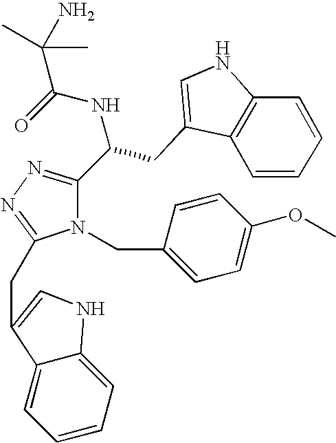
O=C(NC(C1=NN=C(CC2=CNC3=CC=CC=C32)N1CC1=CC=C(OC)C=C1)CC1=CNC2=C1C=CC=C2)C(C)(N)C
